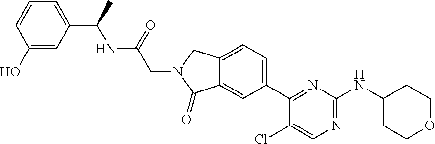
C1(Cl)=CN=C(NC2CCOCC2)N=C1C1=CC=C2C(=C1)C(=O)N(CC(=O)NC(C1=CC=CC(O)=C1)C)C2
